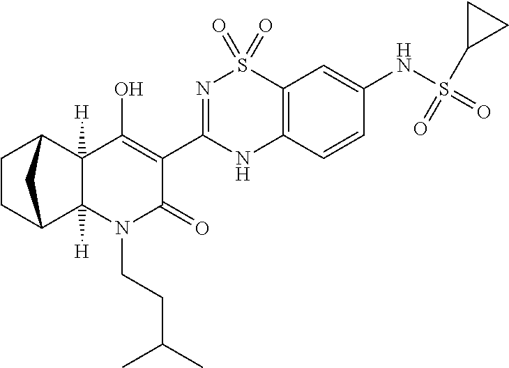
N1=C(C2=C(O)C3([H])C([H])(N(CCC(C)C)C2=O)C2CCC3C2)NC2=C(S1(=O)=O)C=C(NS(=O)(C1CC1)=O)C=C2
